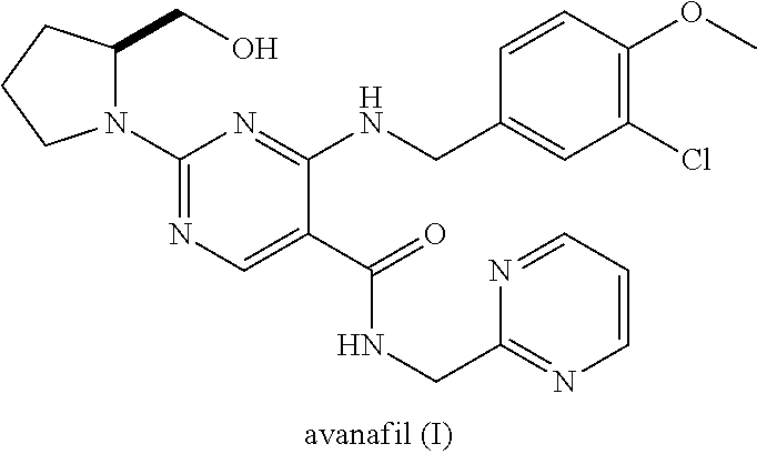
C1(N2C(CO)CCC2)=NC=C(C(=O)NCC2=NC=CC=N2)C(NCC2=CC(Cl)=C(OC)C=C2)=N1
